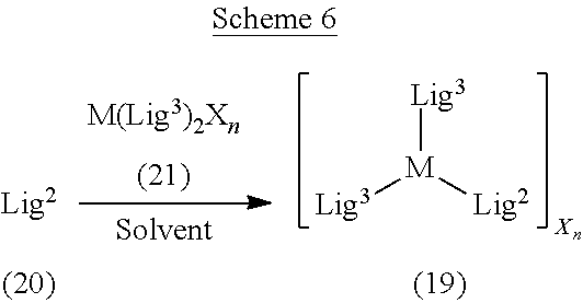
[Lig3][M]([Lig2])[Lig3]
